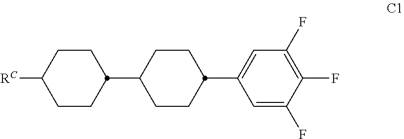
C1CC([RC])CCC1C1CCC(C2=CC(F)=C(F)C(F)=C2)CC1
